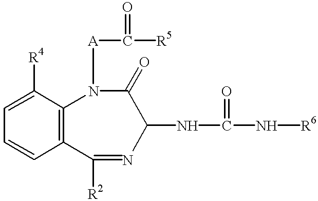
C1=C([R4])C2=C(C=C1)C([R2])=NC(NC(N[R6])=O)C(=O)N2[A]C([R5])=O
